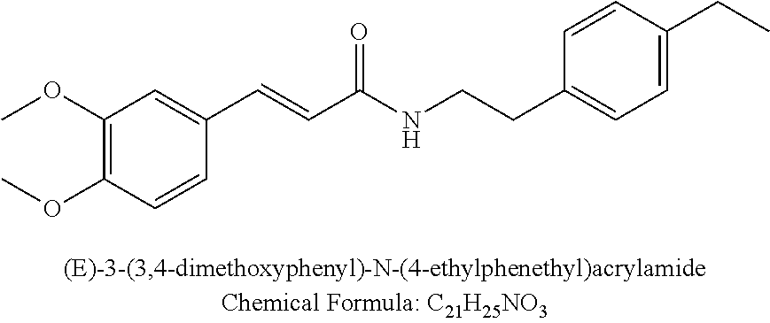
C1(OC)=C(OC)C=CC(C=CC(NCCC2=CC=C(CC)C=C2)=O)=C1
